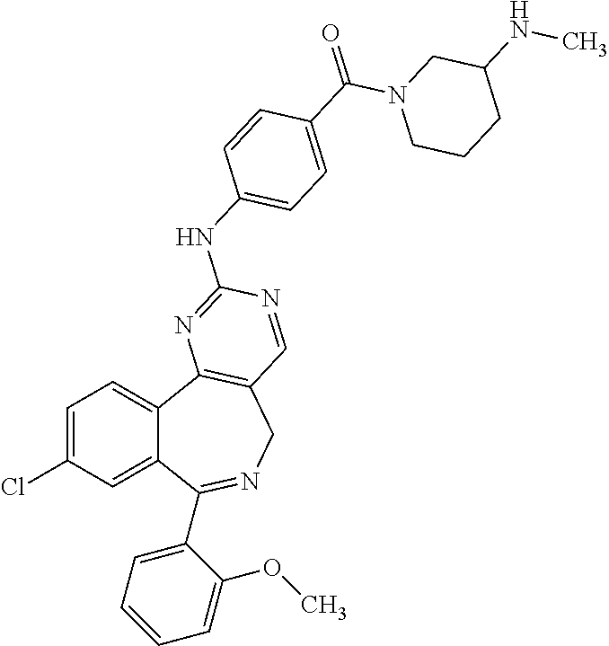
C1=C(Cl)C=C2C(=C1)C1=C(CN=C2C2=CC=CC=C2OC)C=NC(NC2=CC=C(C(=O)N3CCCC(NC)C3)C=C2)=N1
